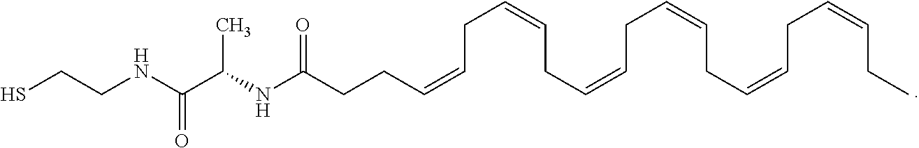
SCCNC(C(NC(CCC=CCC=CCC=CCC=CCC=CCC=CCC)=O)C)=O
